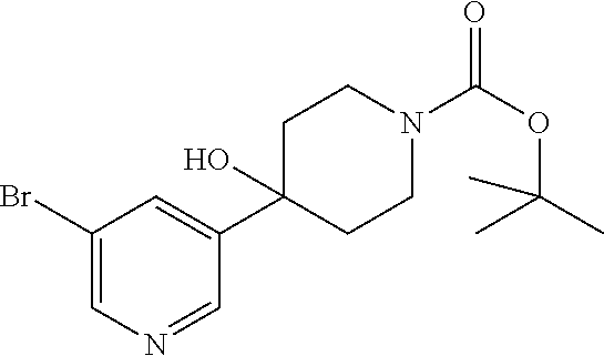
BrC1=CN=CC(C2(O)CCN(C(OC(C)(C)C)=O)CC2)=C1
